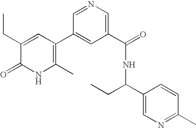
C1(CC)=CC(C2=CC(C(NC(C3=CN=C(C)C=C3)CC)=O)=CN=C2)=C(C)NC1=O
